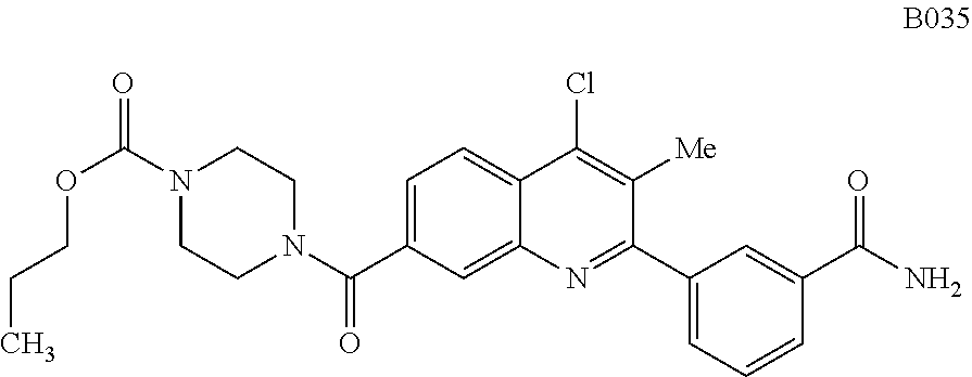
C1=C(C(N2CCN(C(=O)OCCC)CC2)=O)C=C2C(=C1)C(Cl)=C([Me])C(C1=CC=CC(C(N)=O)=C1)=N2
